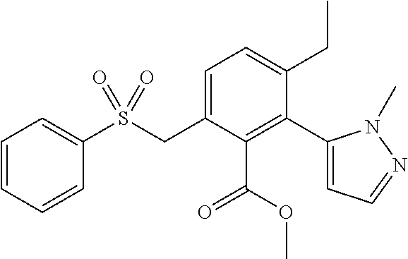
C1=CC=CC(S(CC2=CC=C(CC)C(C3=CC=NN3C)=C2C(OC)=O)(=O)=O)=C1
